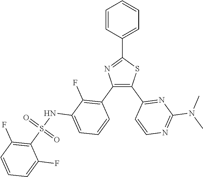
C1=C(C2=NC(C3=C(F)C(NS(C4=C(F)C=CC=C4F)(=O)=O)=CC=C3)=C(C3=NC(N(C)C)=NC=C3)S2)C=CC=C1
